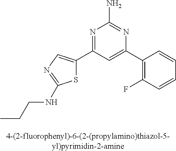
C1(C2=CC(C3=CN=C(NCCC)S3)=NC(N)=N2)=C(F)C=CC=C1
